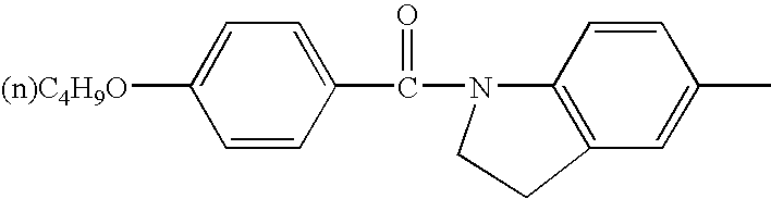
C1=CC(C(=O)N2C3=C(C=C(C)C=C3)CC2)=CC=C1[(n)C4H9O]
